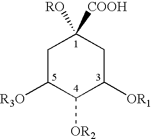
[R3O]C1C([OR2])C([OR1])CC([RO])([COOH])C1
